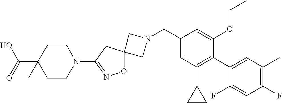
C1N(CC2=CC(C3CC3)=C(C3=CC(C)=C(F)C=C3F)C(OCC)=C2)CC12ON=C(N1CCC(C(O)=O)(C)CC1)C2
